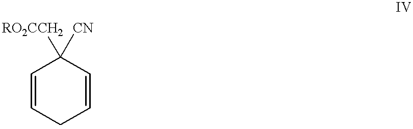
C1=CCC=CC1([RO2CCH2])[CN]
